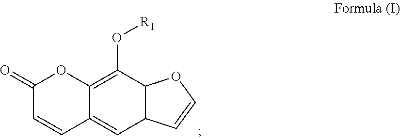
O([R1])C1=C2C(=CC3C1OC=C3)C=CC(=O)O2
